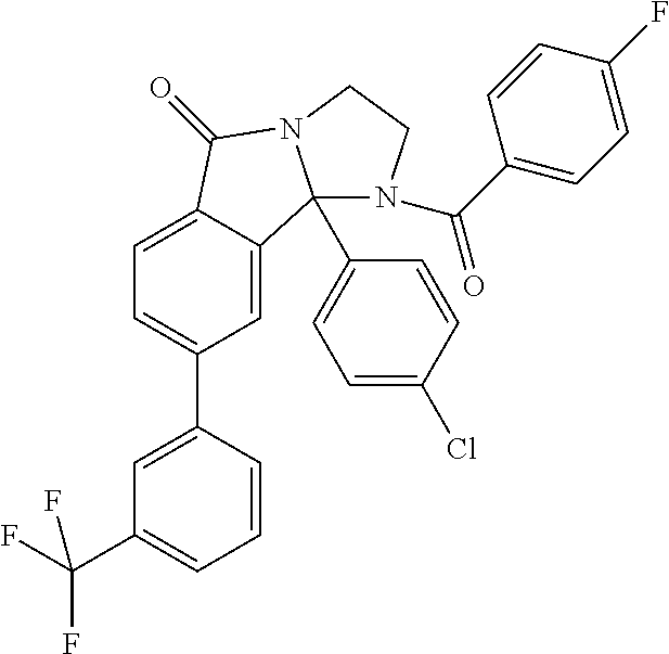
C1=C2C(=CC=C1C1=CC(C(F)(F)F)=CC=C1)C(=O)N1CCN(C(C3=CC=C(F)C=C3)=O)C21C1=CC=C(Cl)C=C1
